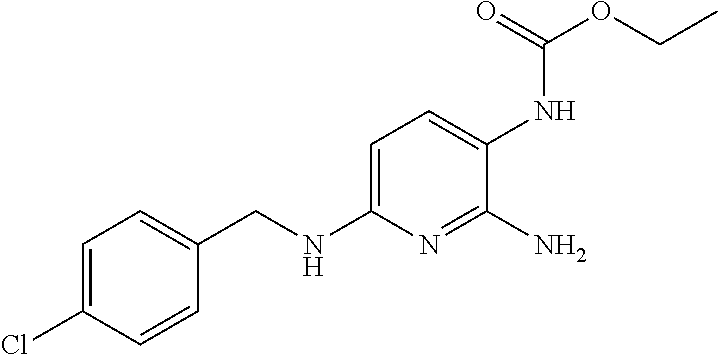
C1=C(Cl)C=CC(CNC2=CC=C(NC(OCC)=O)C(N)=N2)=C1
